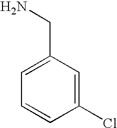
C1(CN)=CC=CC(Cl)=C1
